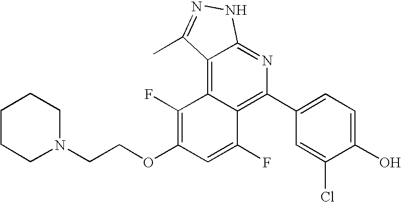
C1(C2=C3C(=C4C(=N2)NN=C4C)C(F)=C(OCCN2CCCCC2)C=C3F)=CC=C(O)C(Cl)=C1
